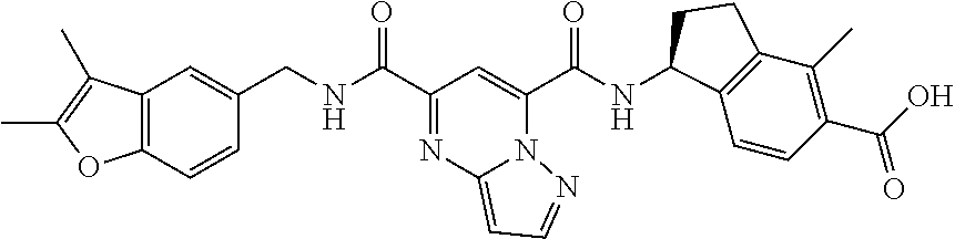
C1(C(=O)NCC2=CC3=C(C=C2)OC(C)=C3C)=NC2=CC=NN2C(C(=O)NC2C3=C(C(C)=C(C(O)=O)C=C3)CC2)=C1
